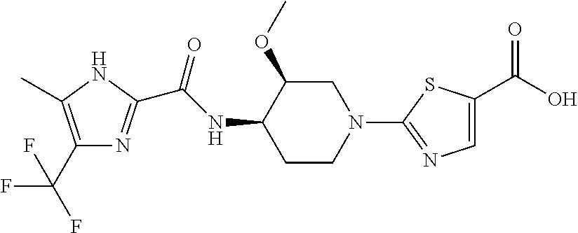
C1(C(F)(F)F)=C(C)NC(C(NC2CCN(C3=NC=C(C(O)=O)S3)CC2OC)=O)=N1
